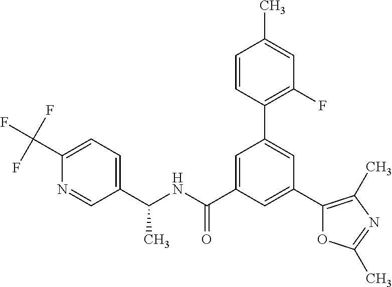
C(NC(C1=CC(C2=C(F)C=C(C)C=C2)=CC(C2=C(C)N=C(C)O2)=C1)=O)(C1=CC=C(C(F)(F)F)N=C1)C
